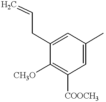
C1(CC=C)=CC(C)=CC([COOCH3])=C1[CH3O]
